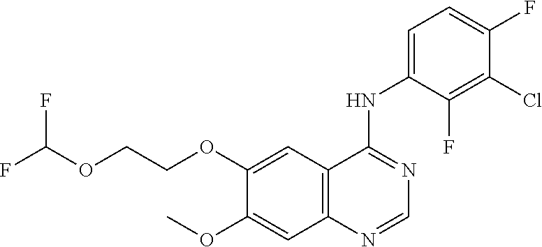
C12=C(C=C(OCCOC(F)F)C(OC)=C1)C(NC1=CC=C(F)C(Cl)=C1F)=NC=N2
